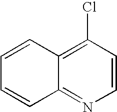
C12=C(Cl)C=CN=C1C=CC=C2
